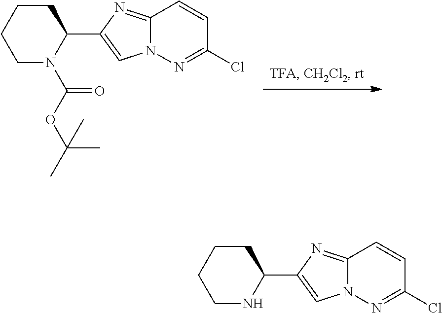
C1CCCC(C2=CN3C(=N2)C=CC(Cl)=N3)N1C(=O)OC(C)(C)C.C1CCCC(C2=CN3C(=N2)C=CC(Cl)=N3)N1
